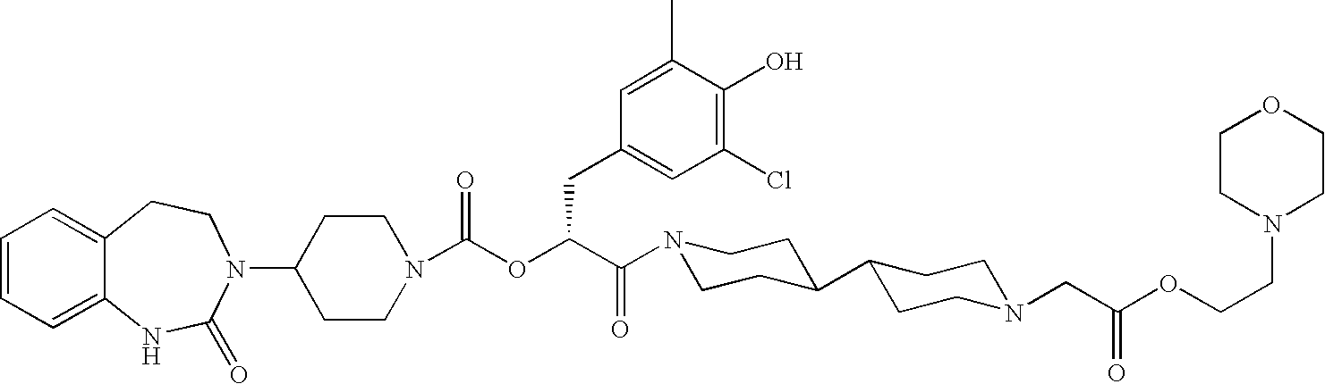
C1(N2C(=O)NC3=CC=CC=C3CC2)CCN(C(OC(C(=O)N2CCC(C3CCN(CC(OCCN4CCOCC4)=O)CC3)CC2)CC2=CC(Cl)=C(O)C(C)=C2)=O)CC1
